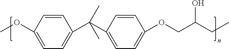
C1=CC(OC)=CC=C1C(C)(C)C1=CC=C(OCC(CC)O)C=C1
